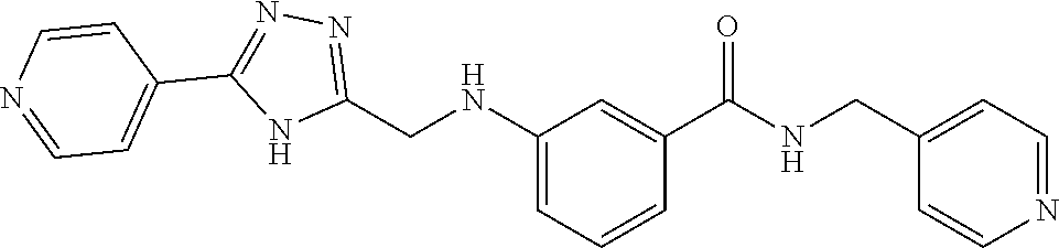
C1(CNC2=CC=CC(C(=O)NCC3=CC=NC=C3)=C2)=NN=C(C2=CC=NC=C2)N1
